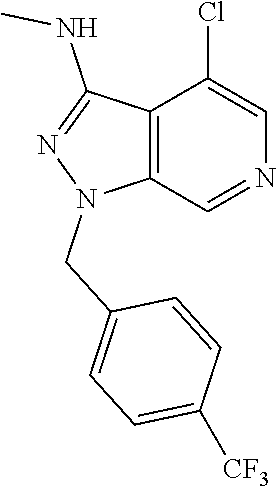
C12=C(C=NC=C1Cl)N(CC1=CC=C([CF3])C=C1)N=C2NC
